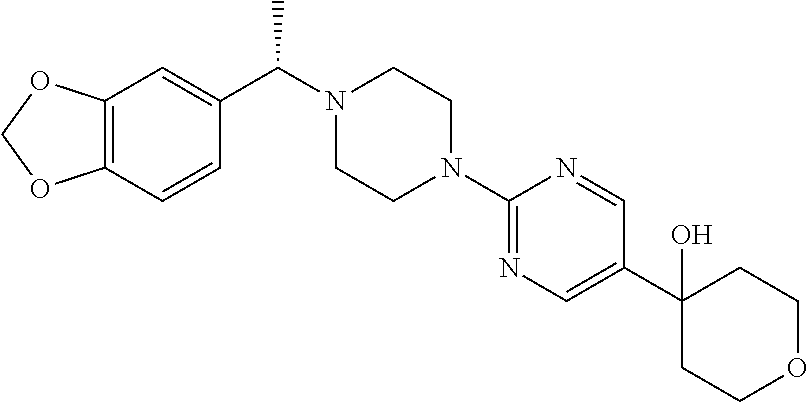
C12=C(C=CC(C(N3CCN(C4=NC=C(C5(O)CCOCC5)C=N4)CC3)C)=C1)OCO2
